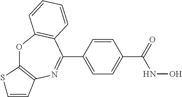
O1C2=C(N=C(C3=CC=C(C(NO)=O)C=C3)C3=C1C=CC=C3)C=CS2
